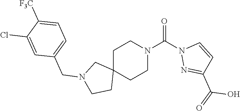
O=C(N1CCC2(CC1)CN(CC1=CC=C([F3C])C(Cl)=C1)CC2)N1N=C(C(O)=O)C=C1
